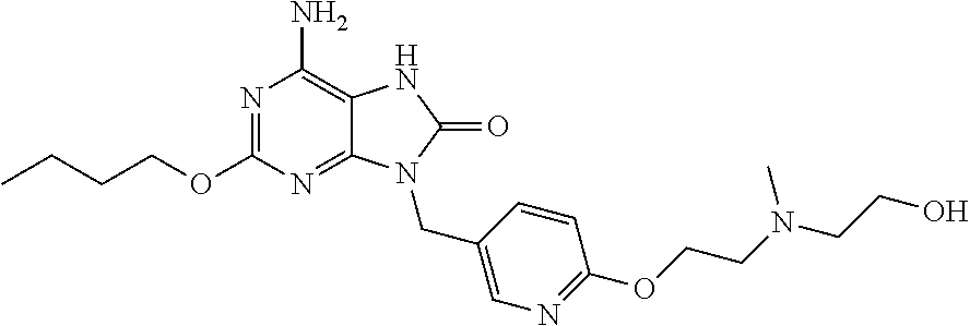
N1=C(OCCCC)N=C2C(=C1N)NC(=O)N2CC1=CN=C(OCCN(CCO)C)C=C1
